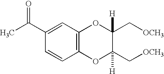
C1=C(C(C)=O)C=CC2=C1OC(C[OCH3])([H])C(C[OCH3])([H])O2
